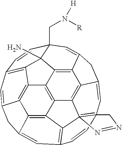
C12=C3C4=C5C6=C1C1=C7C=C6CC5=CC5=C4C46=C(C=C8C(=C34)C3=C2C1(N)C(CN([R])[H])(C=C3C8)C=C7)(C=C5)CN=N6
